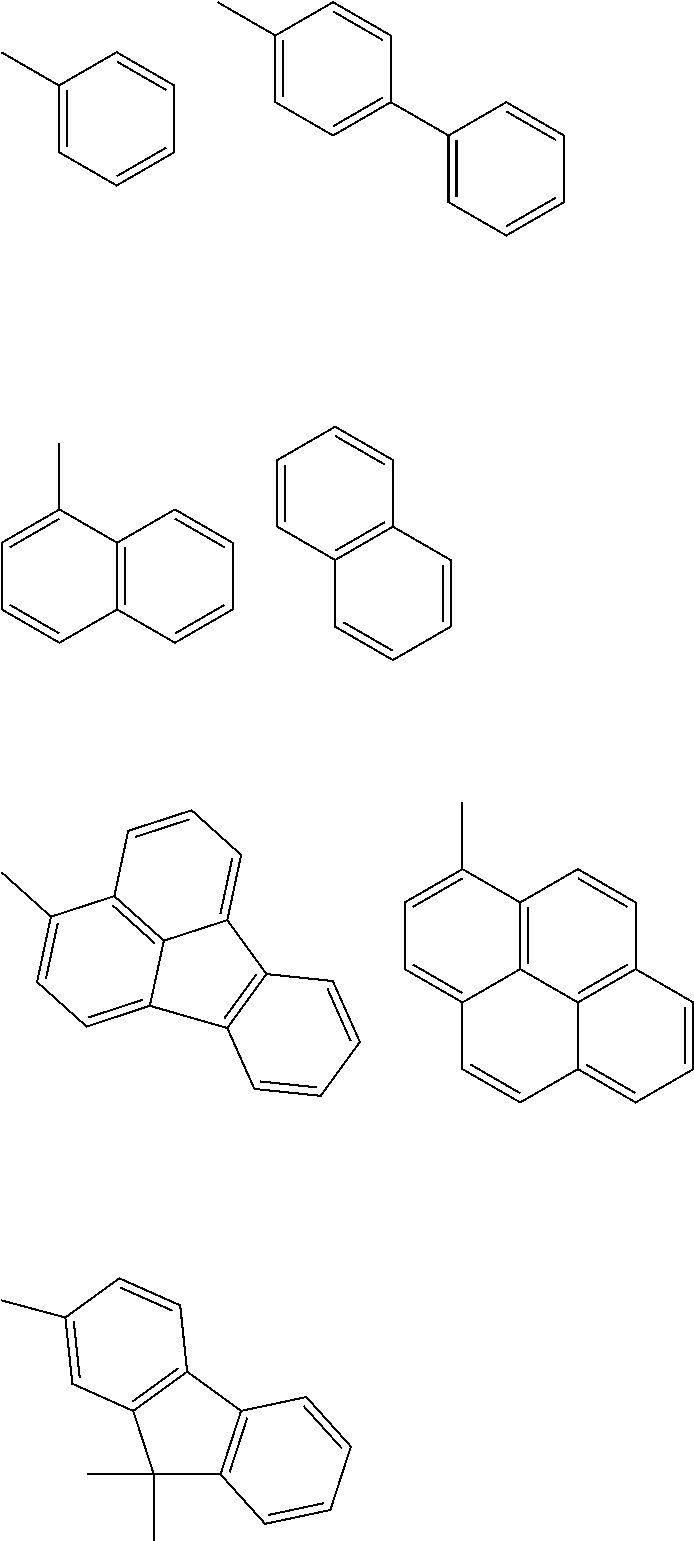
C1(C)=CC=CC=C1.C1(C)=CC=C(C2=CC=CC=C2)C=C1.C1=C(C)C2=C(C=C1)C=CC=C2.C1=CC2=C(C=C1)C=CC=C2.C1=C(C)C2=C3C(=C1)C=CC1=CC=CC(=C31)C=C2.C12=C3C=CC=C1C1=C(C=CC=C1)C2=CC=C3C.C1(C)(C)C2=C(C3=C1C=C(C)C=C3)C=CC=C2
